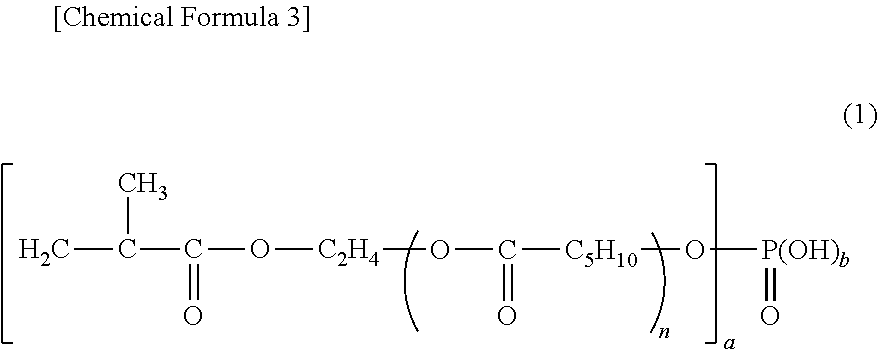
CC(C(O[C2H4]OC([C5H10]O[P(OH)b]=O)=O)=O)C
